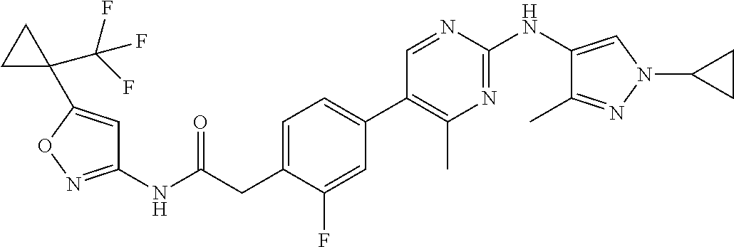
C1(NC(=O)CC2=CC=C(C3=C(C)N=C(NC4=CN(C5CC5)N=C4C)N=C3)C=C2F)=NOC(C2(C(F)(F)F)CC2)=C1
